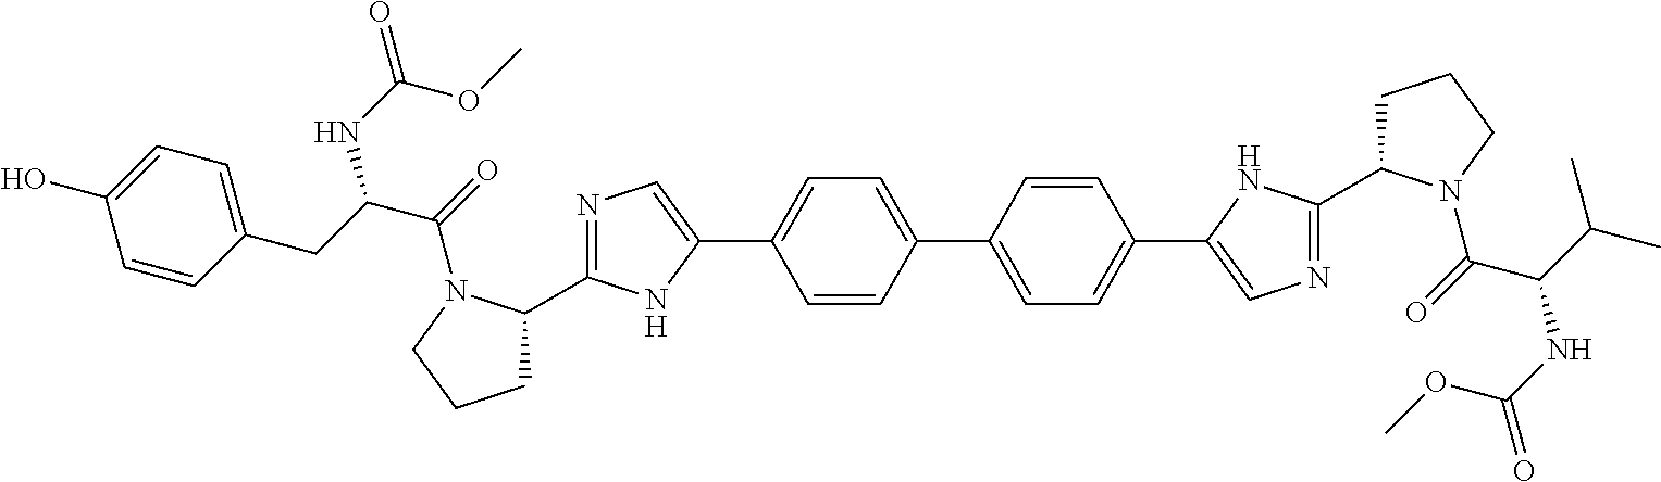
C1=CC(C2=CC=C(C3=CN=C(C4CCCN4C(=O)C(C(C)C)NC(=O)OC)N3)C=C2)=CC=C1C1=CN=C(C2CCCN2C(=O)C(NC(OC)=O)CC2=CC=C(O)C=C2)N1
